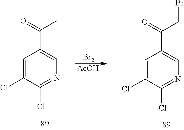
C1=C(Cl)C(Cl)=NC=C1C(=O)CBr.C1=C(Cl)C(Cl)=NC=C1C(=O)C.[Br2].[AcOH]
